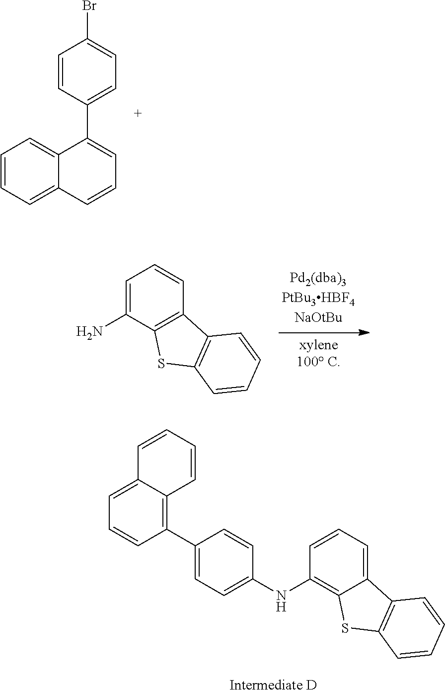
C1=CC(C2=CC=CC3=CC=CC=C23)=CC=C1Br.C1=C(N)C2=C(C=C1)C1=C(S2)C=CC=C1.C1=CC=CC2=C(C3=CC=C(NC4=C5C(=CC=C4)C4=C(S5)C=CC=C4)C=C3)C=CC=C12
